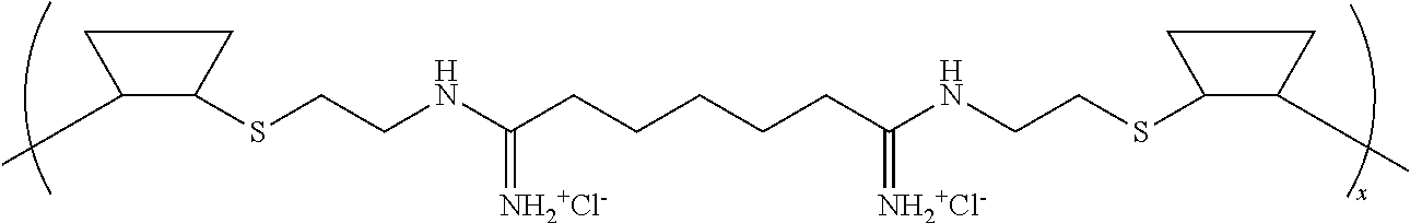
S(CCNC(CCCCCC(NCCSC1C(C)CC1)=[NH2+Cl-])=[NH2+Cl-])C1C(C)CC1
